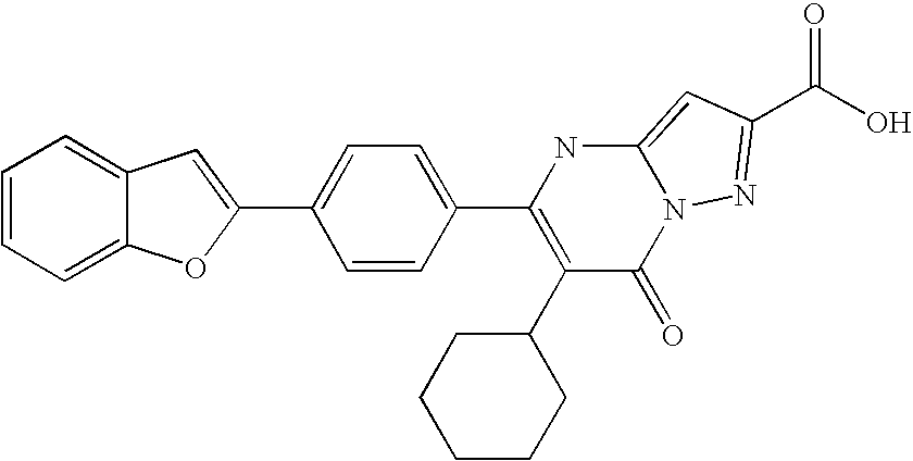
C1=C2C(=CC=C1)C=C(C1=CC=C(C3=C(C4CCCCC4)C(=O)N4C(=CC(C(=O)O)=N4)N3)C=C1)O2
